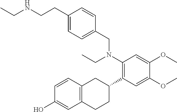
C12=C(C=CC(O)=C1)CC(C1=C(N(CC)CC3=CC=C(CCNCC)C=C3)C=C(OC)C(OC)=C1)CC2
